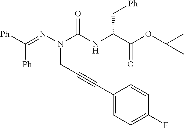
[Ph]C(=NN(C(NC(C(OC(C)(C)C)=O)C[Ph])=O)CC#CC1=CC=C(F)C=C1)[Ph]
